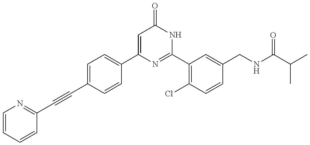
C1(C#CC2=NC=CC=C2)=CC=C(C2=CC(=O)NC(C3=C(Cl)C=CC(CNC(C(C)C)=O)=C3)=N2)C=C1
